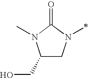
C1(CO)CN(C)C(=O)N1C
